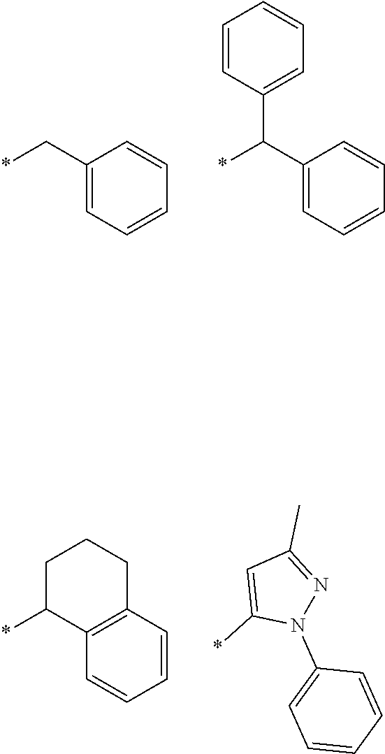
C1(C*)=CC=CC=C1.C1(C(*)C2=CC=CC=C2)=CC=CC=C1.C12=C(C=CC=C1)CCCC2*.N1(C2=CC=CC=C2)N=C(C)C=C1*
